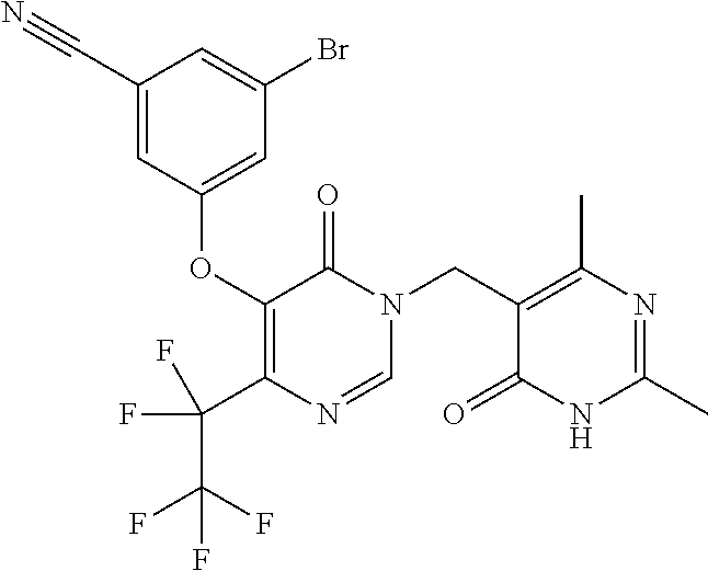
C1(C#N)=CC(OC2=C(C(C(F)(F)F)(F)F)N=CN(CC3=C(C)N=C(C)NC3=O)C2=O)=CC(Br)=C1
